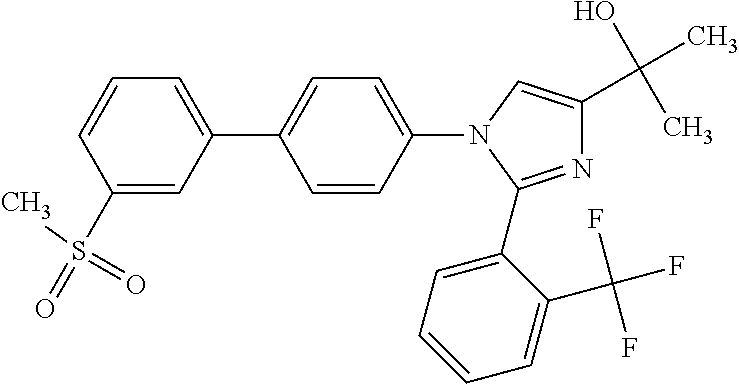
C1=C(C2=CC=C(N3C=C(C(O)(C)C)N=C3C3=CC=CC=C3C(F)(F)F)C=C2)C=C(S(C)(=O)=O)C=C1
